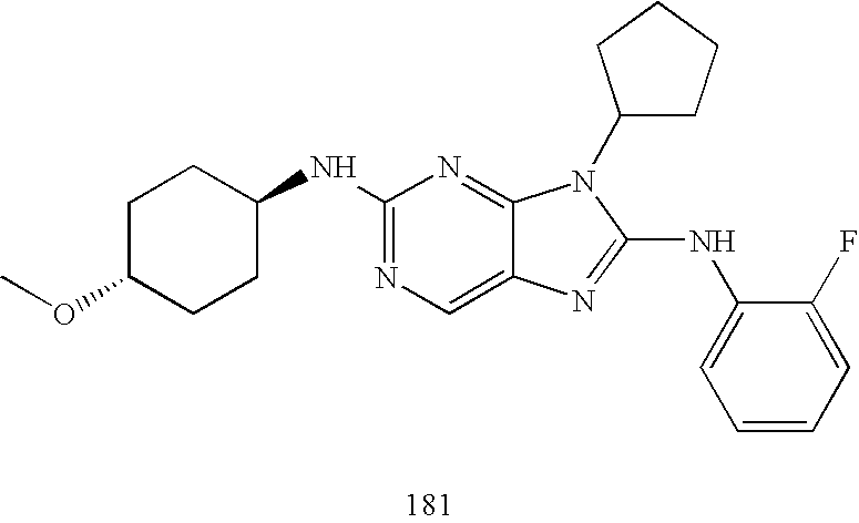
C1(NC2CCC(OC)CC2)=NC=C2C(=N1)N(C1CCCC1)C(NC1=CC=CC=C1F)=N2
